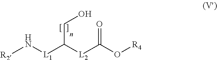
[R2]N[L1]C([L2]C(=O)O[R4])CO
